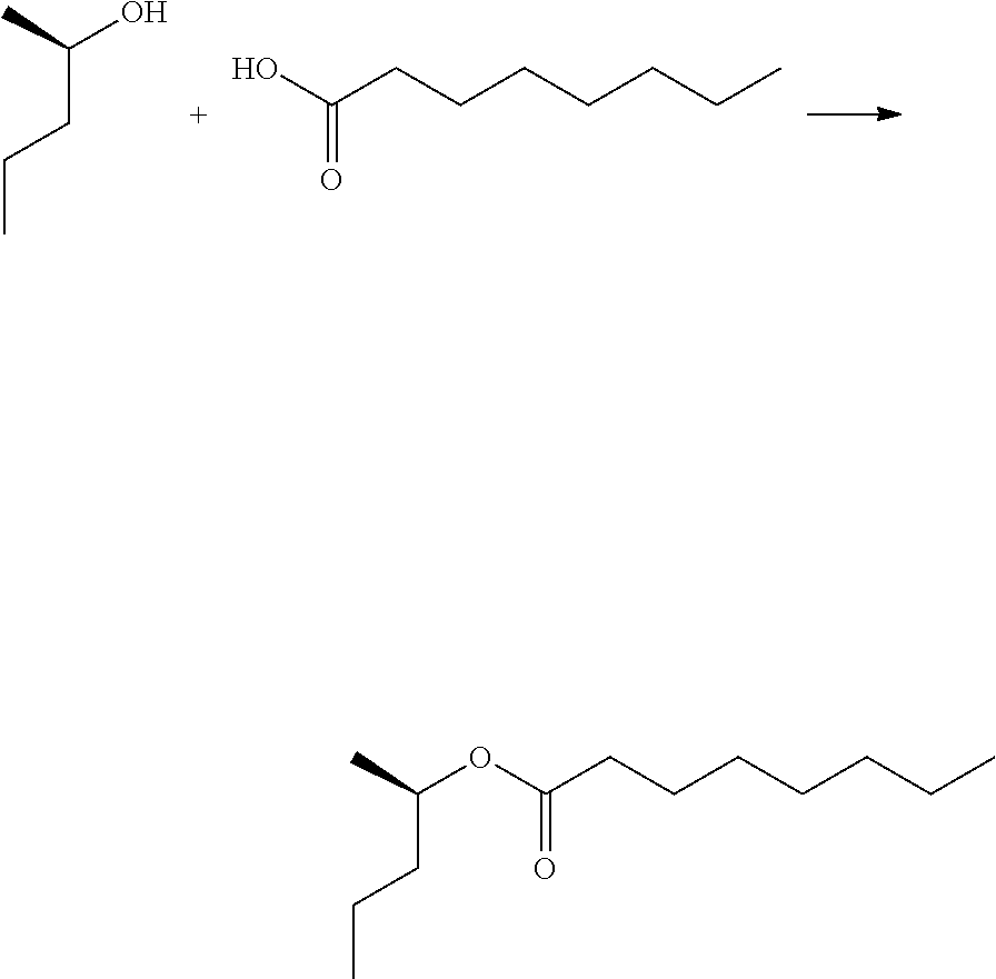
C(O)(C)CCC.OC(CCCCCCC)=O.O(C(CCCCCCC)=O)C(C)CCC
